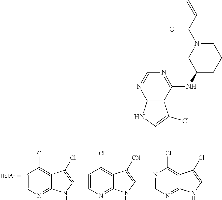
C12=C(Cl)C=CN=C1NC=C2Cl.C12=C(Cl)C=CN=C1NC=C2[CN].C12=C(Cl)N=CN=C1NC=C2Cl.N1=C(NC2CN(C(=O)C=C)CCC2)C2=C(N=C1)NC=C2Cl
